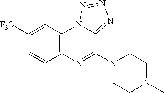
C12=C(C=C([F3C])C=C1)N1C(=NN=N1)C(N1CCN(C)CC1)=N2
